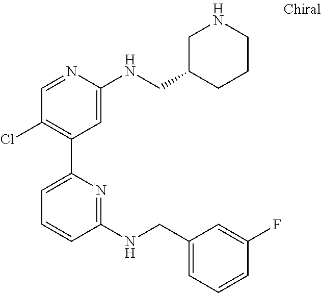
C1=NC(NCC2CCCNC2)=CC(C2=CC=CC(NCC3=CC=CC(F)=C3)=N2)=C1Cl
